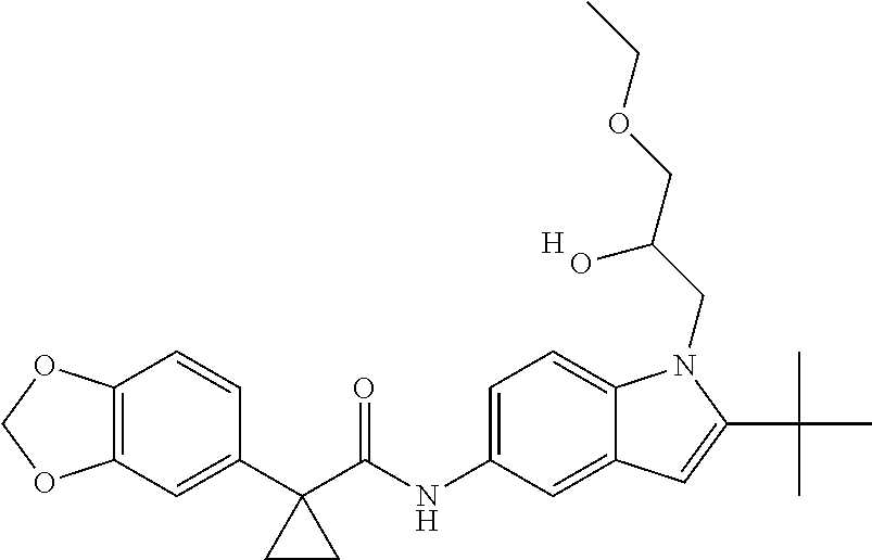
C1(C2(C(NC3=CC=C4C(=C3)C=C(C(C)(C)C)N4CC(COCC)O)=O)CC2)=CC2=C(C=C1)OCO2.[H]
